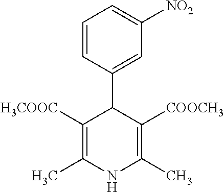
C1=CC(C2C([H3COOC])=C(C)NC(C)=C2[COOCH3])=CC([NO2])=C1
